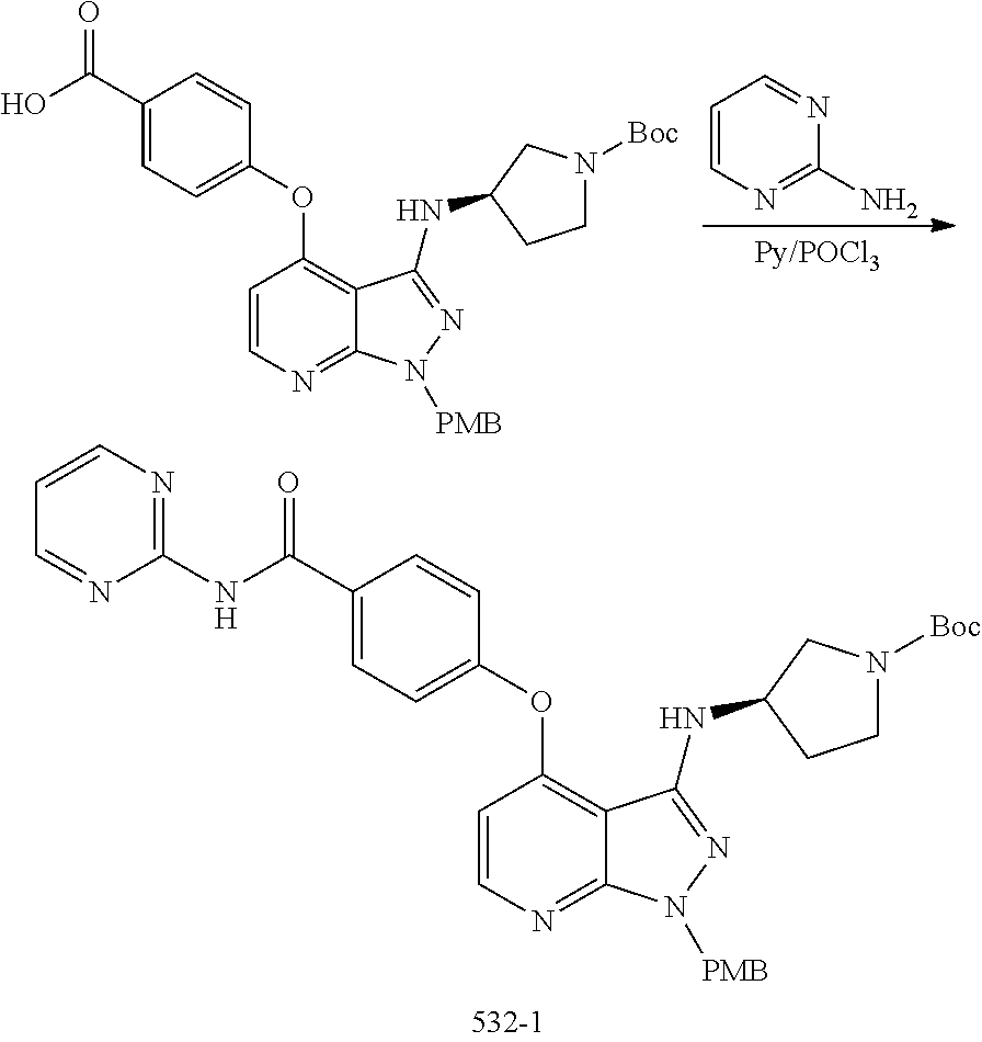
C1=CN=C(N)N=C1.C1(C(O)=O)=CC=C(OC2=C3C(=NC=C2)N([PMB])N=C3NC2CCN([Boc])C2)C=C1.C1(C(NC2=NC=CC=N2)=O)=CC=C(OC2=C3C(=NC=C2)N([PMB])N=C3NC2CCN([Boc])C2)C=C1
